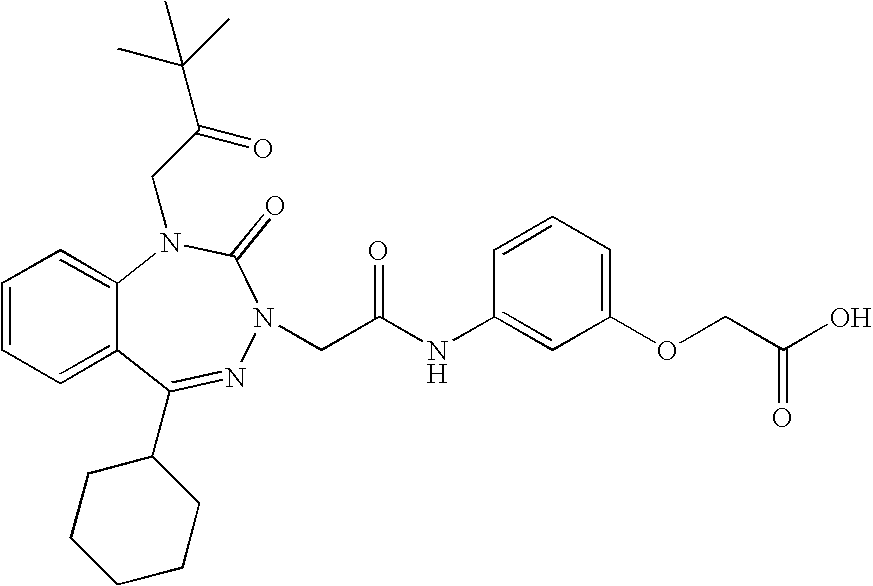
C1=CC=C2C(=C1)N(CC(C(C)(C)C)=O)C(=O)N(CC(NC1=CC(OCC(O)=O)=CC=C1)=O)N=C2C1CCCCC1
